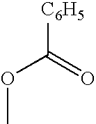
[C6H5]C(OC)=O
